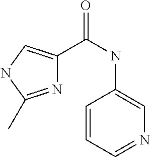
N1=C(C)NC=C1C(=O)NC1=CN=CC=C1
